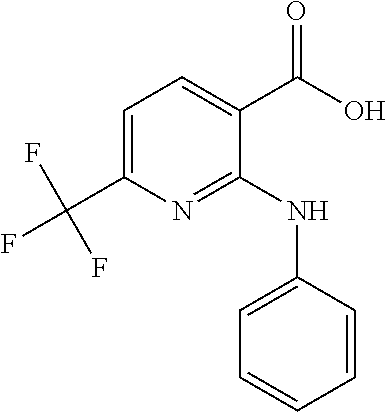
C1=C(C(F)(F)F)N=C(NC2=CC=CC=C2)C(C(O)=O)=C1
